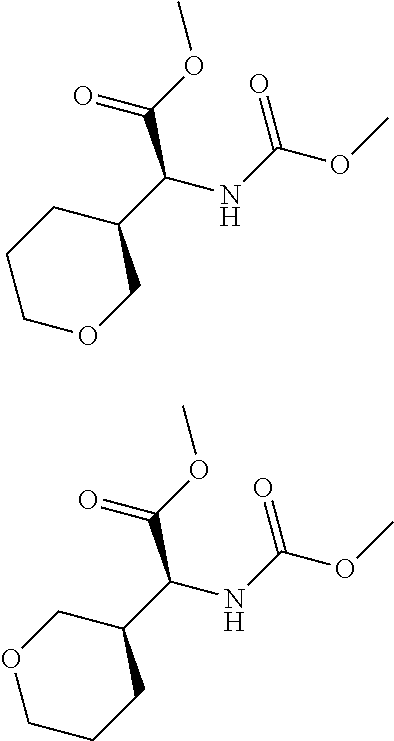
C1COCC(C(NC(OC)=O)C(=O)OC)C1.O1CCCC(C(NC(OC)=O)C(=O)OC)C1
